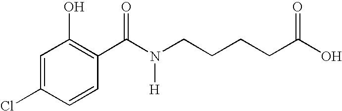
C1=C(Cl)C=CC(C(N(CCCCC(=O)O)[H])=O)=C1O
